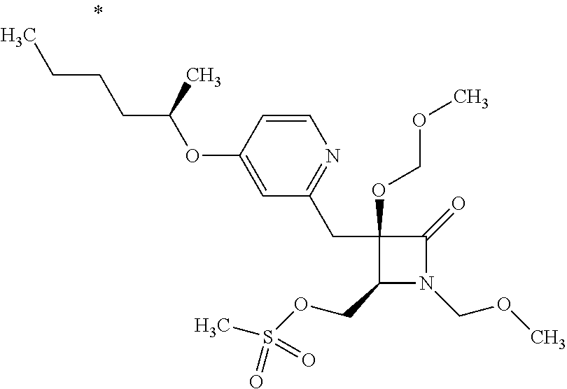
C1(CC2=NC=CC(OC(CCCC)C)=C2)(OCOC)C(COS(C)(=O)=O)N(COC)C1=O
